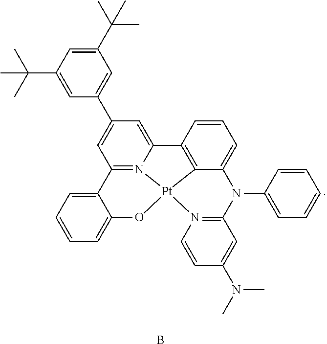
C1=CC=C2C(=C1)O[Pt]13N4=C2C=C(C2=CC(C(C)(C)C)=CC(C(C)(C)C)=C2)C=C4C2=C1C(=CC=C2)N(C1=CC=CC=C1)C1=N3C=CC(N(C)C)=C1.B
